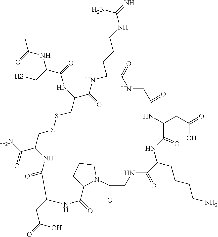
CC(=O)NC(C(NC1CSSCC(C(=O)N)NC(=O)C(CC(=O)O)NC(=O)C2N(CCC2)C(=O)CNC(=O)C(CCCCN)NC(=O)C(CC(=O)O)NC(=O)CNC(=O)C(CCCNC(=N)N)NC1=O)=O)CS
